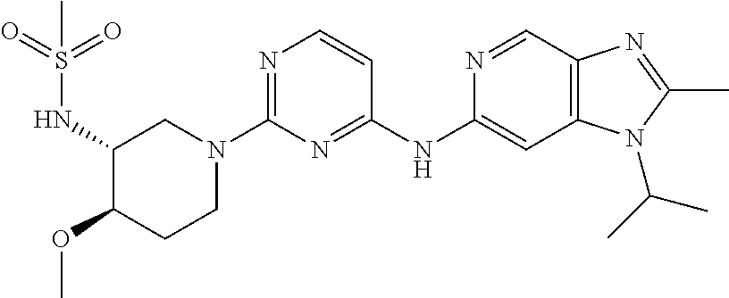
C1(NC2=NC(N3CC(NS(=O)(=O)C)C(OC)CC3)=NC=C2)=CC2=C(C=N1)N=C(C)N2C(C)C
